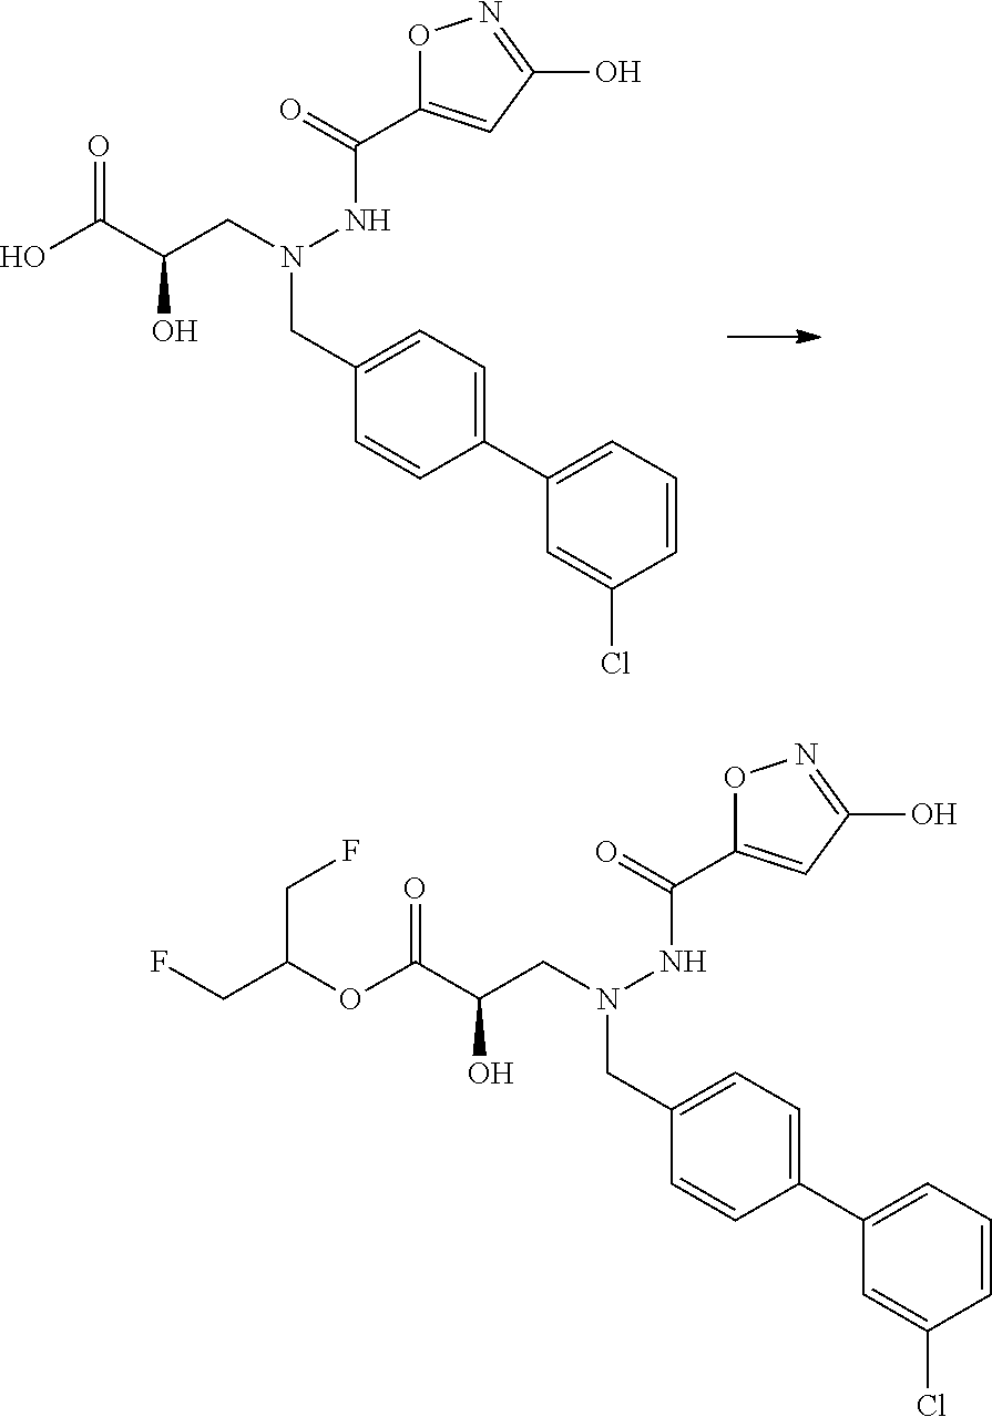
C1=C(Cl)C=CC=C1C1=CC=C(CN(CC(C(O)=O)O)NC(C2=CC(O)=NO2)=O)C=C1.C1=C(Cl)C=CC=C1C1=CC=C(CN(CC(C(OC(CF)CF)=O)O)NC(C2=CC(O)=NO2)=O)C=C1
